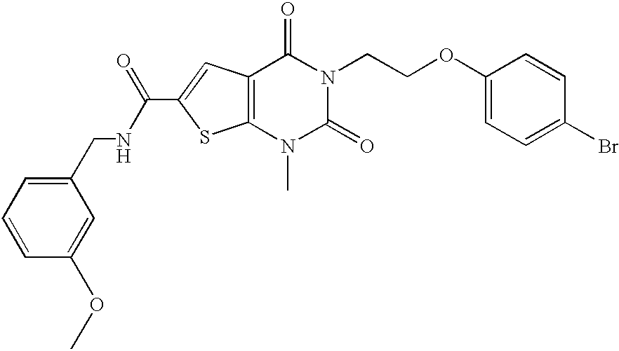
C12=C(C=C(C(=O)NCC3=CC=CC(OC)=C3)S1)C(=O)N(CCOC1=CC=C(Br)C=C1)C(=O)N2C
